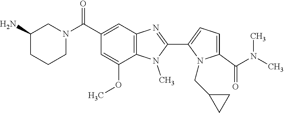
C1=C(C(N(C)C)=O)N(CC2CC2)C(C2=NC3=C(N2C)C(OC)=CC(C(N2CCCC(N)C2)=O)=C3)=C1
